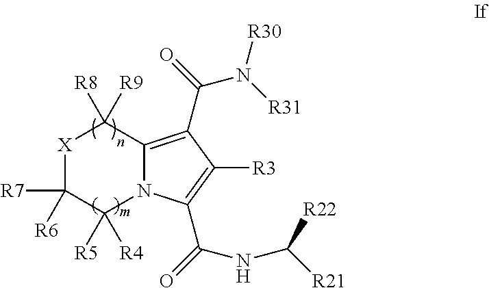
[X]1C([R7])([R6])C([R5])([R4])N2C(=C(C(=O)N([R31])[R30])C([R3])=C2C(=O)NC([R21])[R22])C1([R8])[R9]
